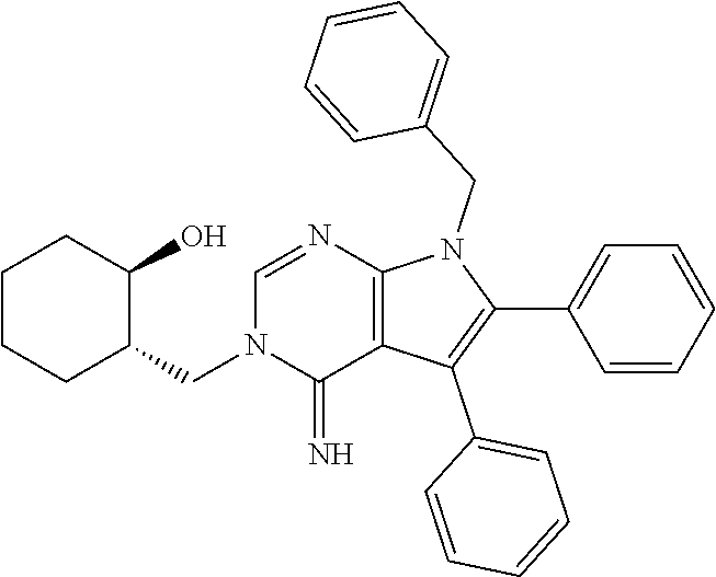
C(C1C(O)CCCC1)N1C(=N)C2=C(N=C1)N(CC1=CC=CC=C1)C(C1=CC=CC=C1)=C2C1=CC=CC=C1
